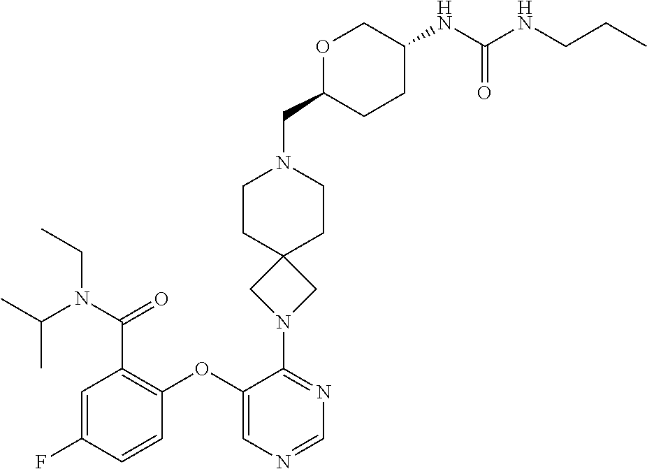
C1=C(F)C=CC(OC2=CN=CN=C2N2CC3(C2)CCN(CC2CCC(NC(NCCC)=O)CO2)CC3)=C1C(N(C(C)C)CC)=O
